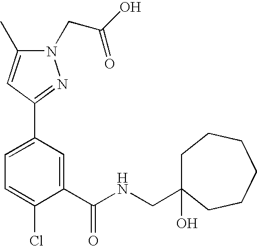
C1=C(C2=NN(CC(O)=O)C(C)=C2)C=C(C(NCC2(O)CCCCCC2)=O)C(Cl)=C1
